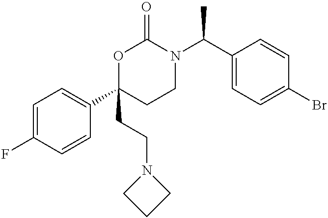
C1=C(F)C=CC(C2(CCN3CCC3)CCN(C(C3=CC=C(Br)C=C3)C)C(=O)O2)=C1
